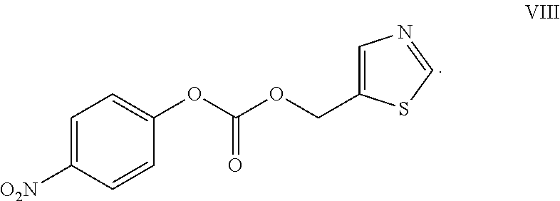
C1=C([O2N])C=CC(OC(OCC2=CN=CS2)=O)=C1
